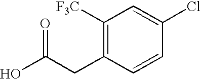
O=C(CC1=C([F3C])C=C(Cl)C=C1)O
